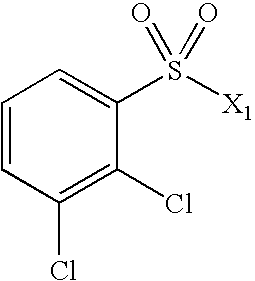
C1=CC(Cl)=C(Cl)C(S([X1])(=O)=O)=C1
